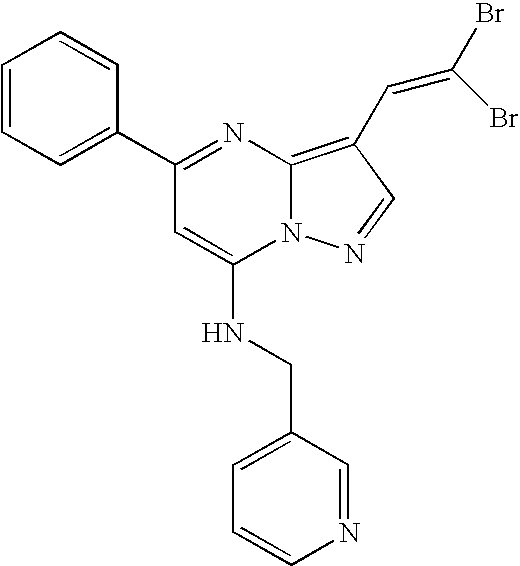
C1(C2=CC=CC=C2)=NC2=C(C=C(Br)Br)C=NN2C(NCC2=CC=CN=C2)=C1
